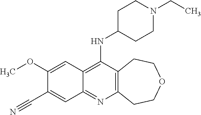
C12=C(C(NC3CCN(CC)CC3)=C3C(=N1)C=C(C#N)C(OC)=C3)CCOCC2
